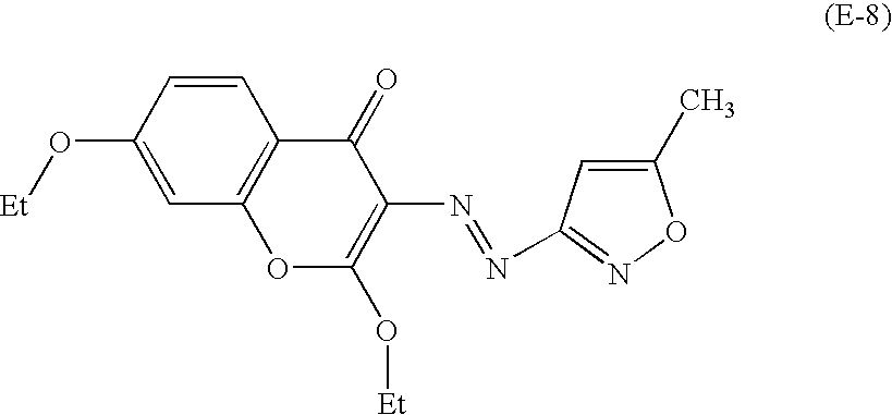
N(=NC1=C(O[Et])OC2=C(C1=O)C=CC(O[Et])=C2)C1=NOC(C)=C1
